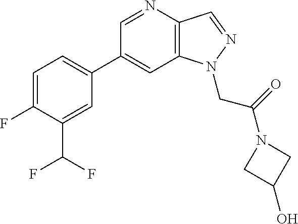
C1(C2=CC=C(F)C(C(F)F)=C2)=CC2=C(C=NN2CC(=O)N2CC(O)C2)N=C1
